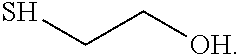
SCC[OH]
